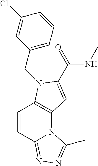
C12=C(N(CC3=CC=CC(Cl)=C3)C(C(=O)NC)=C1)C=CC1=NN=C(C)N21
